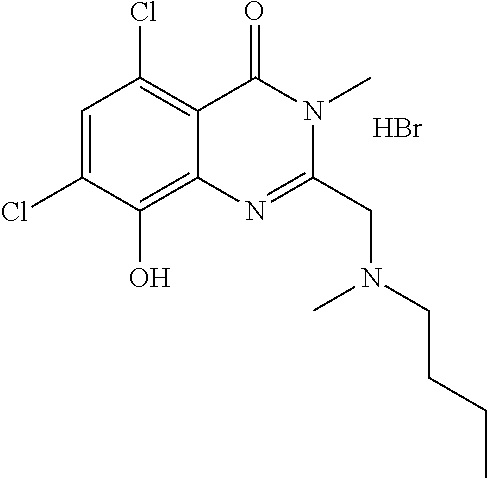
C1=C(Cl)C(O)=C2C(=C1Cl)C(=O)N(C)C(CN(CCCC)C)=N2.Br
